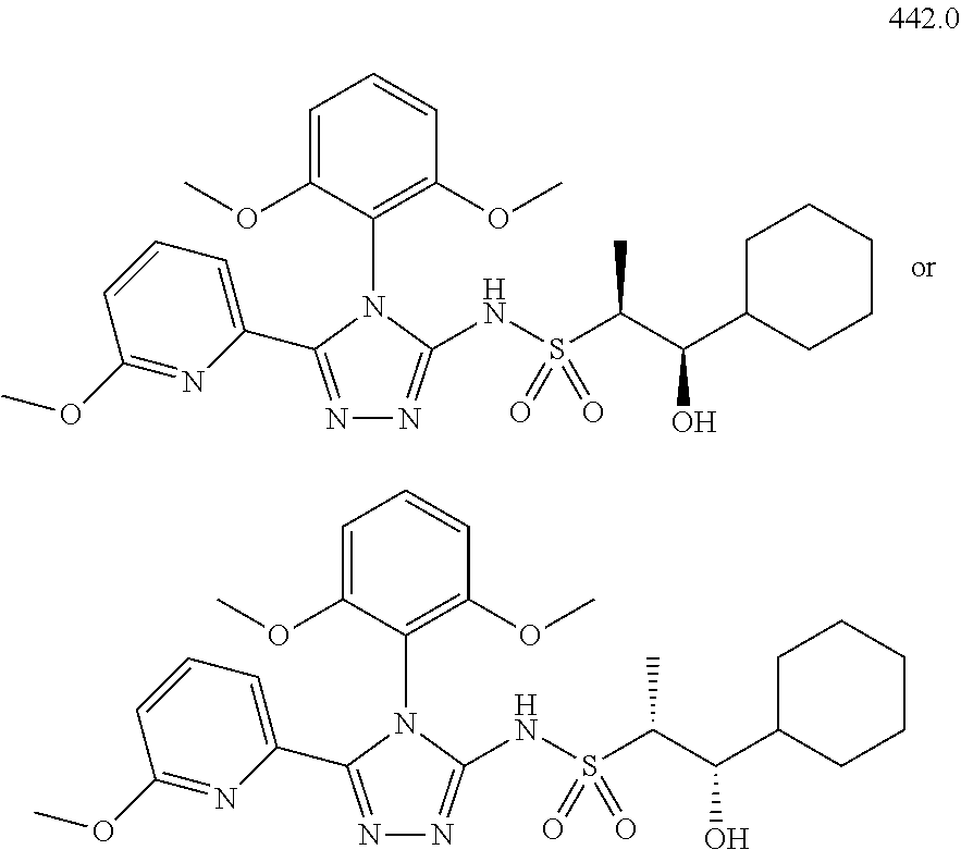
N(C1=NN=C(C2=CC=CC(OC)=N2)N1C1=C(OC)C=CC=C1OC)S(C(C(C1CCCCC1)O)C)(=O)=O.N(C1=NN=C(C2=CC=CC(OC)=N2)N1C1=C(OC)C=CC=C1OC)S(C(C(C1CCCCC1)O)C)(=O)=O
